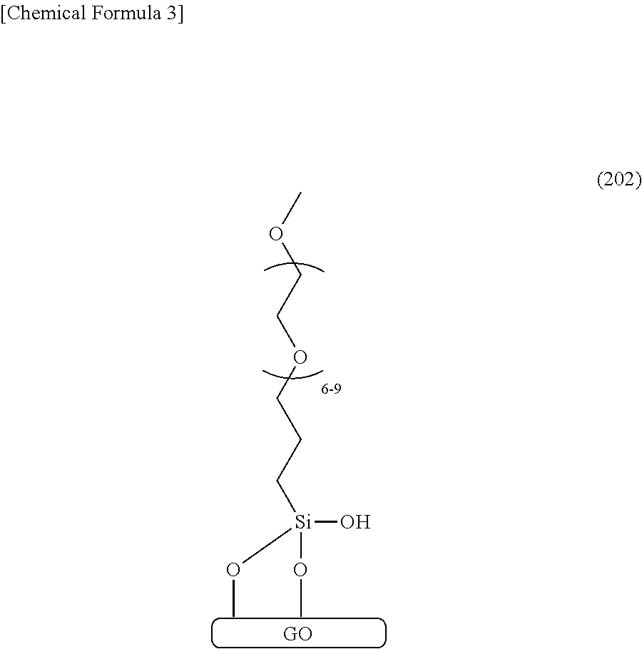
[Si](OC)(OC)(O)CCCOCCOC
